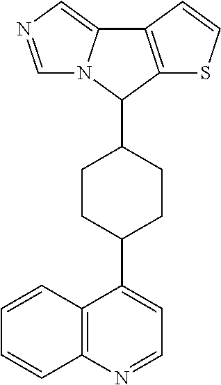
C1=NC2=C(C(C3CCC(C4C5=C(C6=CN=CN46)C=CS5)CC3)=C1)C=CC=C2
